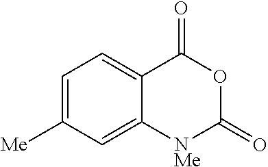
C1=C([Me])C=C2C(=C1)C(=O)OC(=O)[NMe]2
